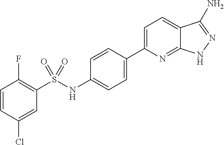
C1=CC(Cl)=CC(S(NC2=CC=C(C3=CC=C4C(=N3)NN=C4N)C=C2)(=O)=O)=C1F
